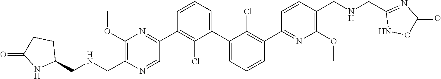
C1(OC)=C(CNCC2CCC(=O)N2)N=CC(C2=C(Cl)C(C3=CC=CC(C4=NC(OC)=C(CNCC5=NC(=O)ON5)C=C4)=C3Cl)=CC=C2)=N1
